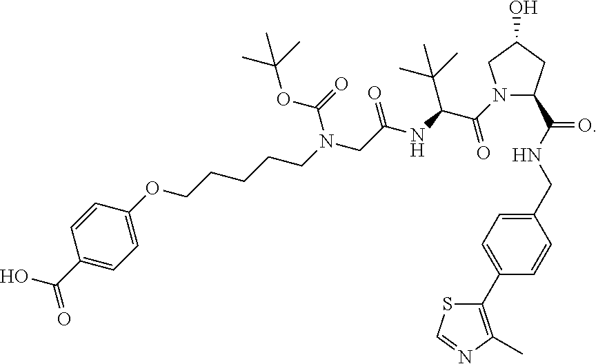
C1=C(OCCCCCN(CC(NC(C(=O)N2C(C(NCC3=CC=C(C4=C(C)N=CS4)C=C3)=O)CC(O)C2)C(C)(C)C)=O)C(=O)OC(C)(C)C)C=CC(C(=O)O)=C1
